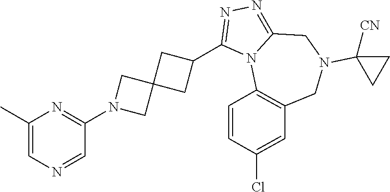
C1(C)=CN=CC(N2CC3(C2)CC(C2=NN=C4N2C2=C(CN(C5([CN])CC5)C4)C=C(Cl)C=C2)C3)=N1
